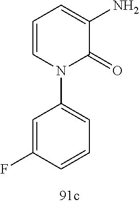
C1=C(F)C=CC=C1N1C(=O)C(N)=CC=C1
